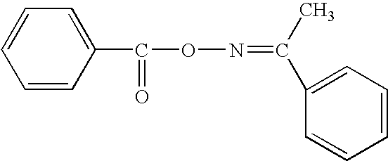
C1(C(ON=C(C2=CC=CC=C2)C)=O)=CC=CC=C1
